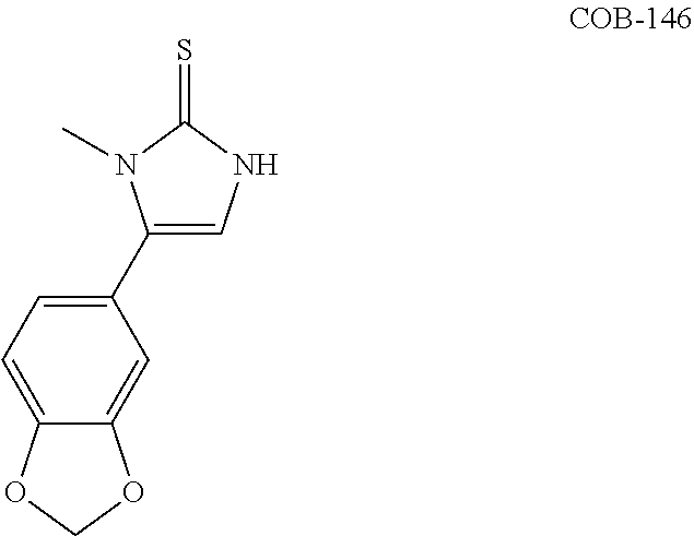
C1(C2=CNC(=S)N2C)=CC=C2C(=C1)OCO2
